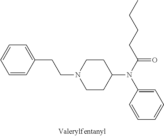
C1=CC(CCN2CCC(N(C(CCCC)=O)C3=CC=CC=C3)CC2)=CC=C1
